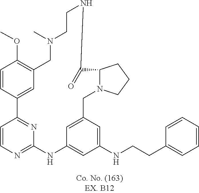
C1=CC2=NC(=N1)NC1=CC(NCCC3=CC=CC=C3)=CC(=C1)CN1C(CCC1)C(=O)NCCN(C)CC1=C(OC)C=CC2=C1
